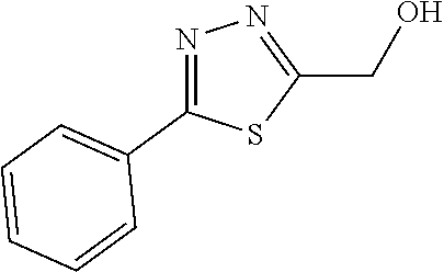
N1=C(C2=CC=CC=C2)SC(CO)=N1
